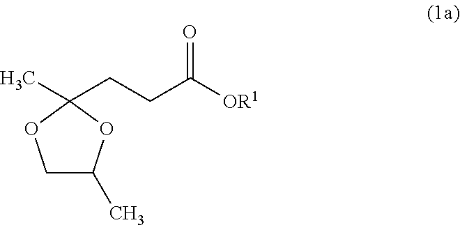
C1(CCC([OR1])=O)(C)OCC(C)O1
